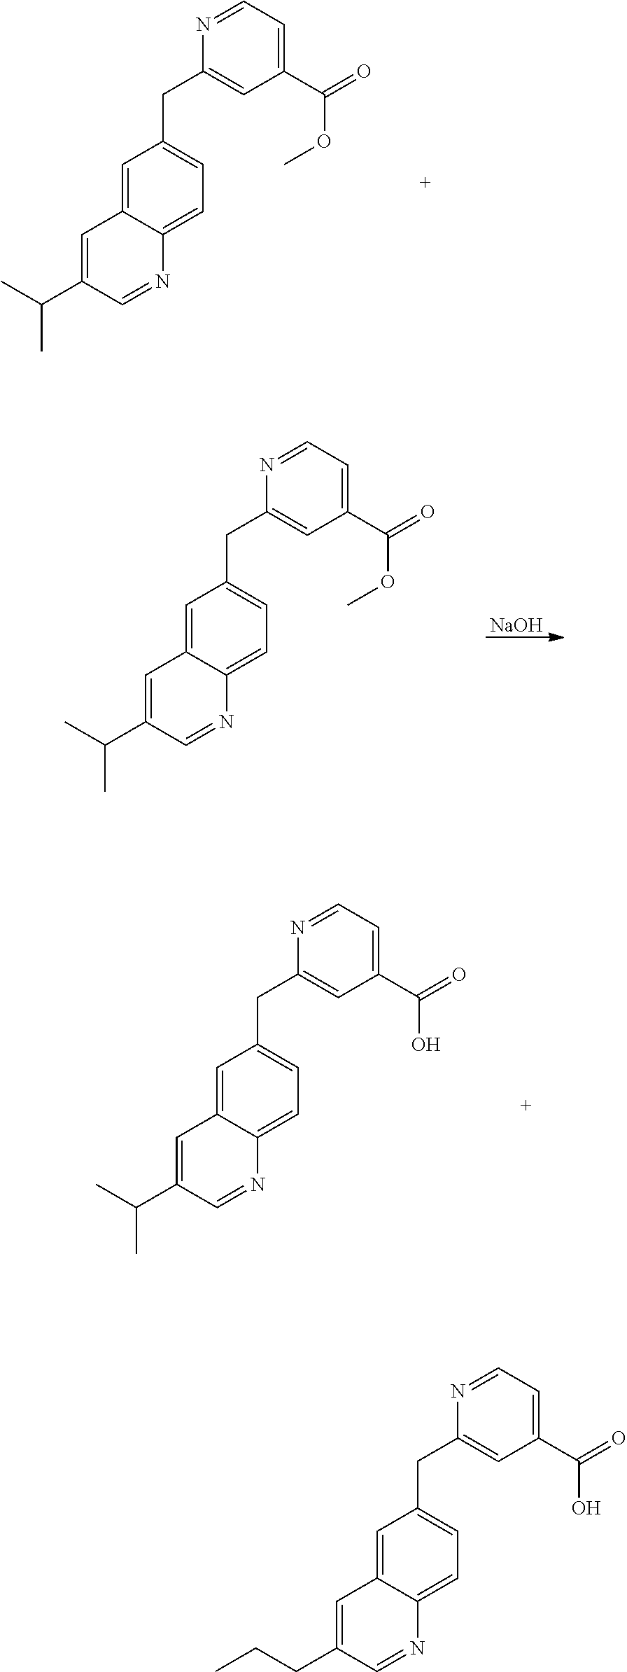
C1=C2C(=CC=C1CC1=CC(C(=O)O)=CC=N1)N=CC(C(C)C)=C2.C1=C2C(=CC=C1CC1=CC(C(=O)OC)=CC=N1)N=CC(C(C)C)=C2.[NaOH].C1=C2C(=CC=C1CC1=CC(C(=O)OC)=CC=N1)N=CC(C(C)C)=C2.C1=C2C(=CC=C1CC1=CC(C(=O)O)=CC=N1)N=CC(CCC)=C2
